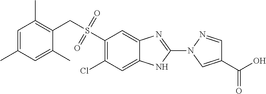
S(C1=C(Cl)C=C2C(=C1)N=C(N1C=C(C(O)=O)C=N1)N2)(CC1=C(C)C=C(C)C=C1C)(=O)=O
